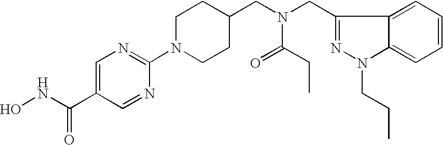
ONC(=O)C1=CN=C(N2CCC(CN(CC3=NN(CCC)C4=CC=CC=C43)C(=O)CC)CC2)N=C1
